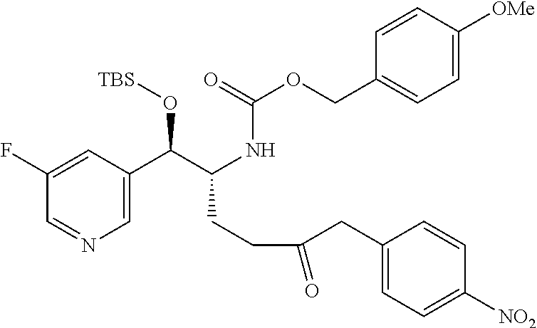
C1(F)=CC(C(C(NC(=O)OCC2=CC=C([OMe])C=C2)CCC(=O)CC2=CC=C([NO2])C=C2)O[TBS])=CN=C1
